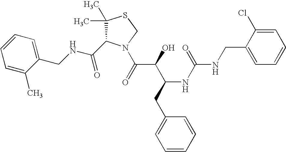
C(NCC1=CC=CC=C1C)(=O)C1C(C)(C)SCN1C(C(C(CC1=CC=CC=C1)NC(=O)NCC1=CC=CC=C1Cl)O)=O
